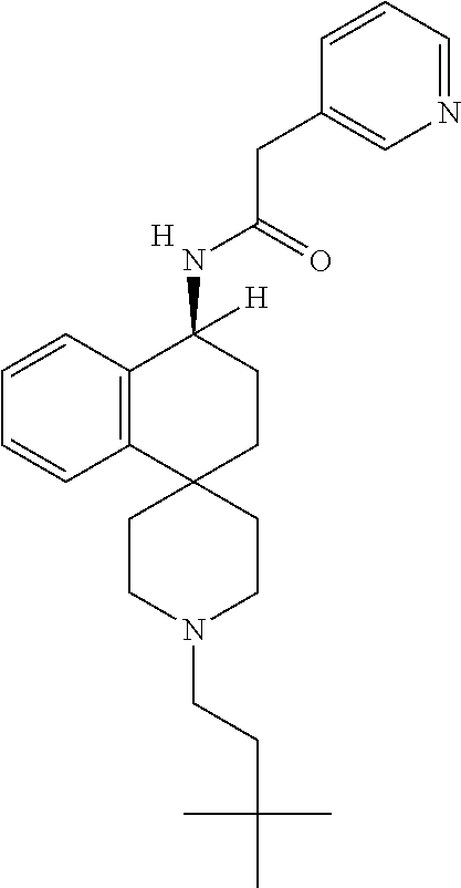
[H].C12=C(C=CC=C1)C(NC(CC1=CN=CC=C1)=O)([H])CCC21CCN(CCC(C)(C)C)CC1
